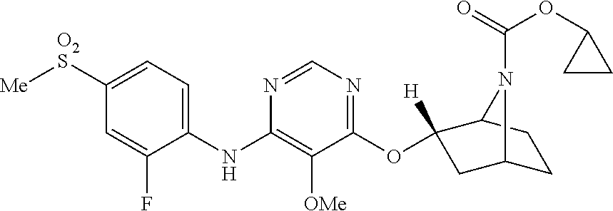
C1(NC2=C([OMe])C(OC3([H])CC4CCC3N4C(=O)OC3CC3)=NC=N2)=CC=C([O2S][Me])C=C1F
